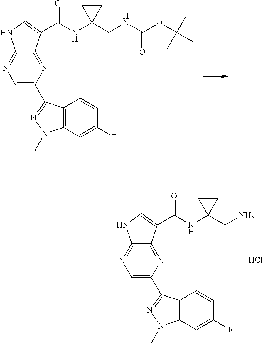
C1CC1(CNC(OC(C)(C)C)=O)NC(C1=CNC2=NC=C(C3=NN(C)C4=C3C=CC(F)=C4)N=C21)=O.C1CC1(CN)NC(C1=CNC2=NC=C(C3=NN(C)C4=C3C=CC(F)=C4)N=C21)=O.Cl
